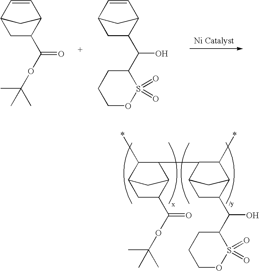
C1=CC2CC(C(OC(C)(C)C)=O)C1C2.C1=CC2CC(C(C3CCCOS3(=O)=O)O)C1C2.C1(C2C(*)C3C(C(C4CCCOS4(=O)=O)O)CC2C3)C(*)C2CC(C(OC(C)(C)C)=O)C1C2
